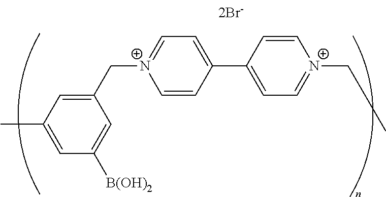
C1=C(C)C=C(C[N+]2=CC=C(C3=CC=[N+](CC)C=C3)C=C2)C=C1[B(OH)2]
